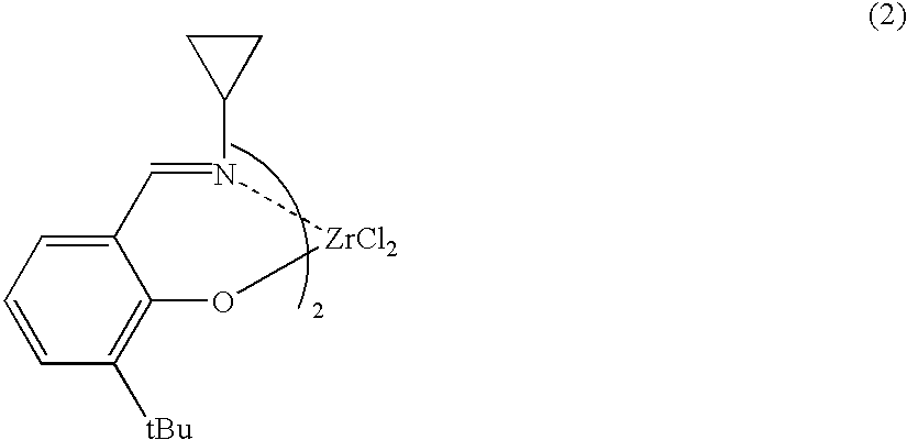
C12=CC=CC([tBu])=C1O[ZrCl2]N(C1CC1)=C2
